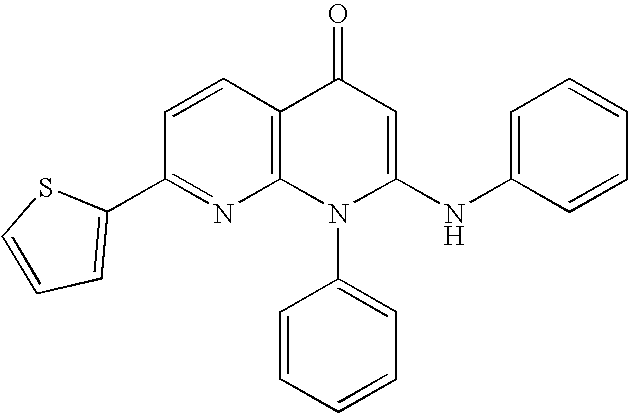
C1(C2=CC=CS2)=NC2=C(C=C1)C(=O)C=C(NC1=CC=CC=C1)N2C1=CC=CC=C1
